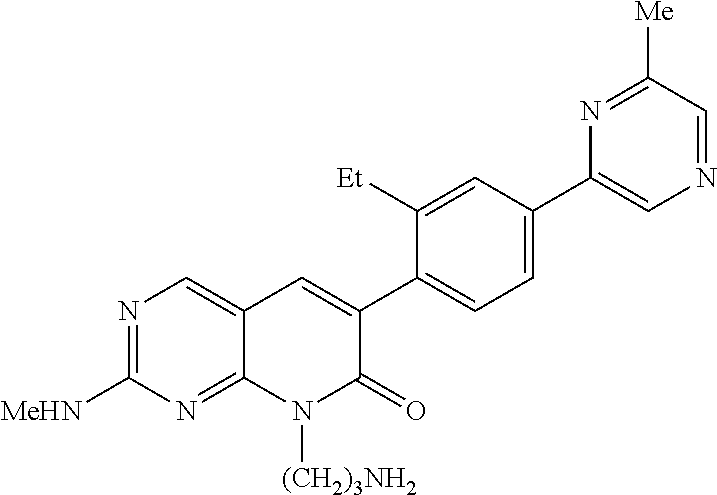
N1=C([MeHN])N=C2C(=C1)C=C(C1=CC=C(C3=CN=CC([Me])=N3)C=C1[Et])C(=O)N2[(CH2)3NH2]
